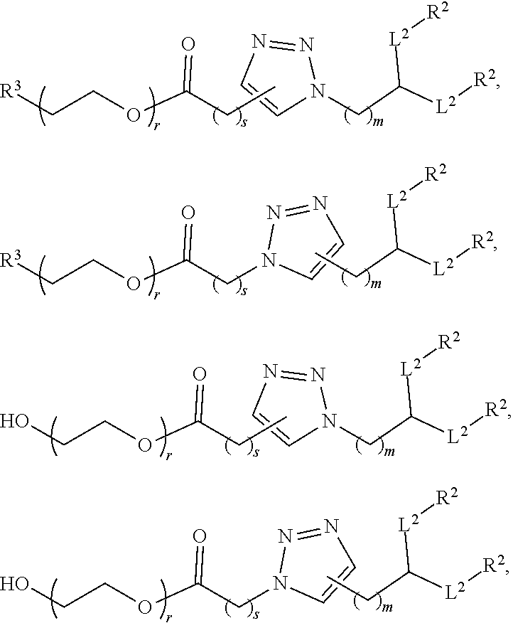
[R3]CCOC(=O)CC.N1=NN(CC([L2][R2])[L2][R2])C=C1.[R3]CCOC(=O)CN1C=CN=N1.C([L2][R2])([L2][R2])CC.OCCOC(=O)CC.N1=NN(CC([L2][R2])[L2][R2])C=C1.OCCOC(=O)CN1C=CN=N1.C([L2][R2])([L2][R2])CC
